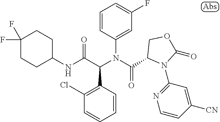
C1(NC(C(N(C(=O)C2N(C3=NC=CC([CN])=C3)C(=O)OC2)C2=CC(F)=CC=C2)C2=C(Cl)C=CC=C2)=O)CCC(F)(F)CC1
